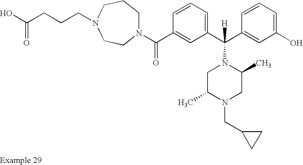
N1(C(C2=CC(C(C3=CC(O)=CC=C3)([H])N3CC(C)N(CC4CC4)CC3C)=CC=C2)=O)CCCN(CCCC(O)=O)CC1
